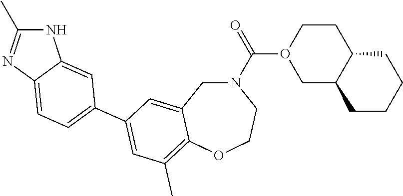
N1(C(=O)O2CC3C(CC2)CCCC3)CC2=CC(C3=CC=C4N=C(C)NC4=C3)=CC(C)=C2OCC1
